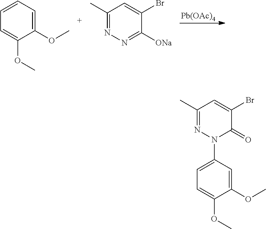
[Pb(OAc)4].C1=CC=C(OC)C(OC)=C1.C1(C)=NN=C([ONa])C(Br)=C1.C1(C)=NN(C2=CC=C(OC)C(OC)=C2)C(=O)C(Br)=C1
